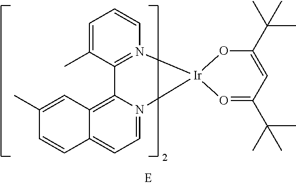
O1C(C(C)(C)C)=CC(C(C)(C)C)=O[Ir]12N1=C(C(C)=CC=C1)C1=C3C(=CC=N21)C=CC(C)=C3
